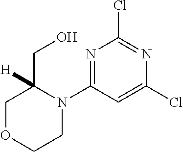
ClC1=CC(N2C(CO)([H])COCC2)=NC(Cl)=N1
